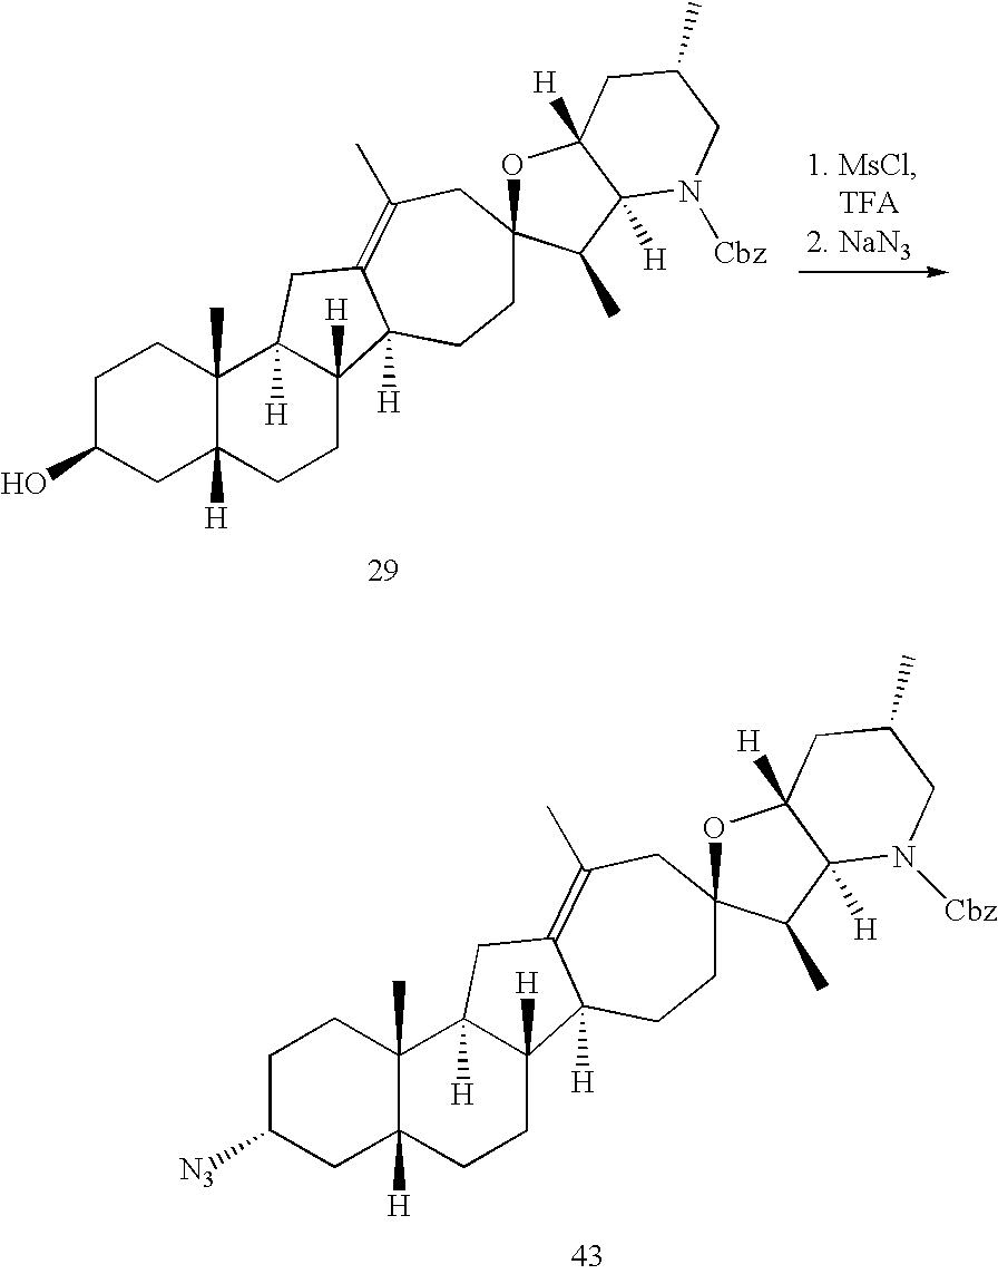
C1C([N3])CC2([H])C(C)(C1)C1([H])C([H])(CC2)C2([H])C(=C(C)CC3(CC2)OC2([H])C([H])(C3C)N([Cbz])CC(C)C2)C1.C1C(O)CC2([H])C(C)(C1)C1([H])C([H])(CC2)C2([H])C(=C(C)CC3(CC2)OC2([H])C([H])(C3C)N([Cbz])CC(C)C2)C1
